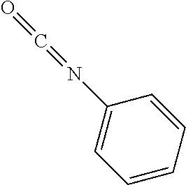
C1=CC=CC(N=C=O)=C1
